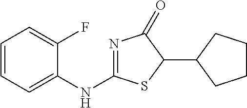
C1=CC=C(NC2=NC(=O)C(C3CCCC3)S2)C(F)=C1
